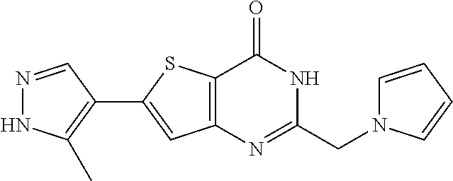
N1=CC(C2=CC3=C(S2)C(=O)NC(CN2C=CC=C2)=N3)=C(C)N1
